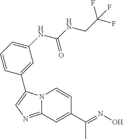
N12C(=NC=C1C1=CC(NC(NCC(F)(F)F)=O)=CC=C1)C=C(C(C)=NO)C=C2
